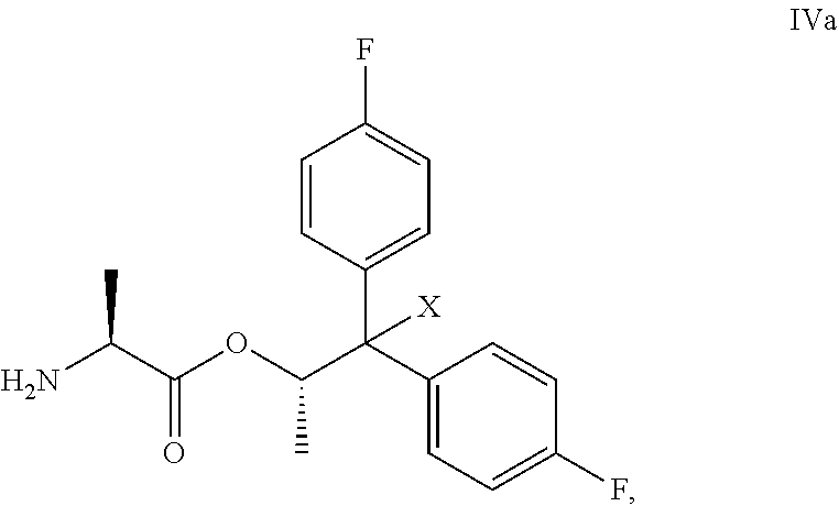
C1=CC(C(C2=CC=C(F)C=C2)(C(C)OC(=O)C(N)C)[X])=CC=C1F
